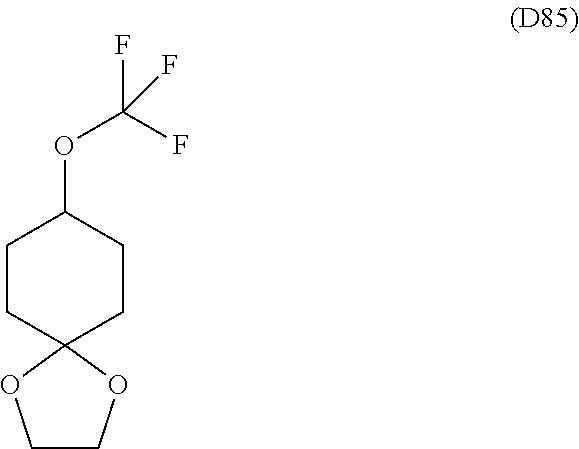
C1COC2(O1)CCC(OC(F)(F)F)CC2
